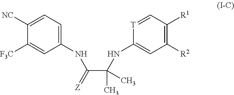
C1(NC(C(NC2=CC([R2])=C([R1])C=[T]2)(C)C)=[Z])=CC=C([NC])C([F3C])=C1
